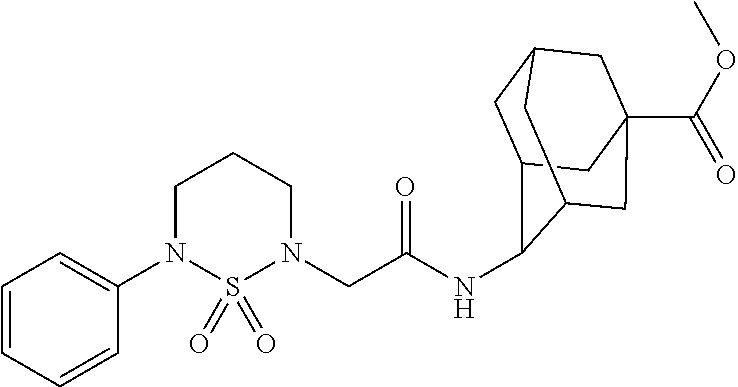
C1(N2CCCN(CC(=O)NC3C4CC5CC(C(OC)=O)(CC3C5)C4)S2(=O)=O)=CC=CC=C1
